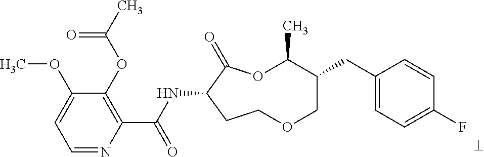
C1=NC(C(NC2C(=O)OC(C)C(CC3=CC=C(F)C=C3)COCC2)=O)=C(OC(C)=O)C(OC)=C1
